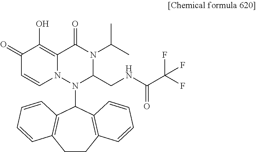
C1(=O)C=CN2C(=C1O)C(=O)N(C(C)C)C(CNC(C(F)(F)F)=O)N2C1C2=C(CCC3=C1C=CC=C3)C=CC=C2
